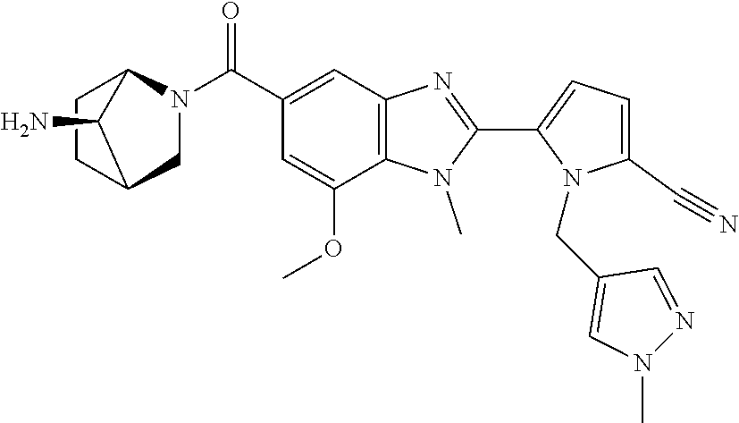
C1=C(C#N)N(CC2=CN(C)N=C2)C(C2=NC3=C(N2C)C(OC)=CC(C(N2CC4CCC2C4N)=O)=C3)=C1
